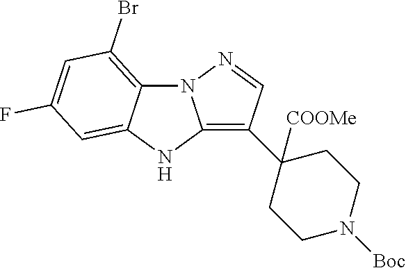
N12C3=C(Br)C=C(F)C=C3NC1=C(C1([COOMe])CCN([Boc])CC1)C=N2
